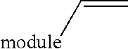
[module]C=C
